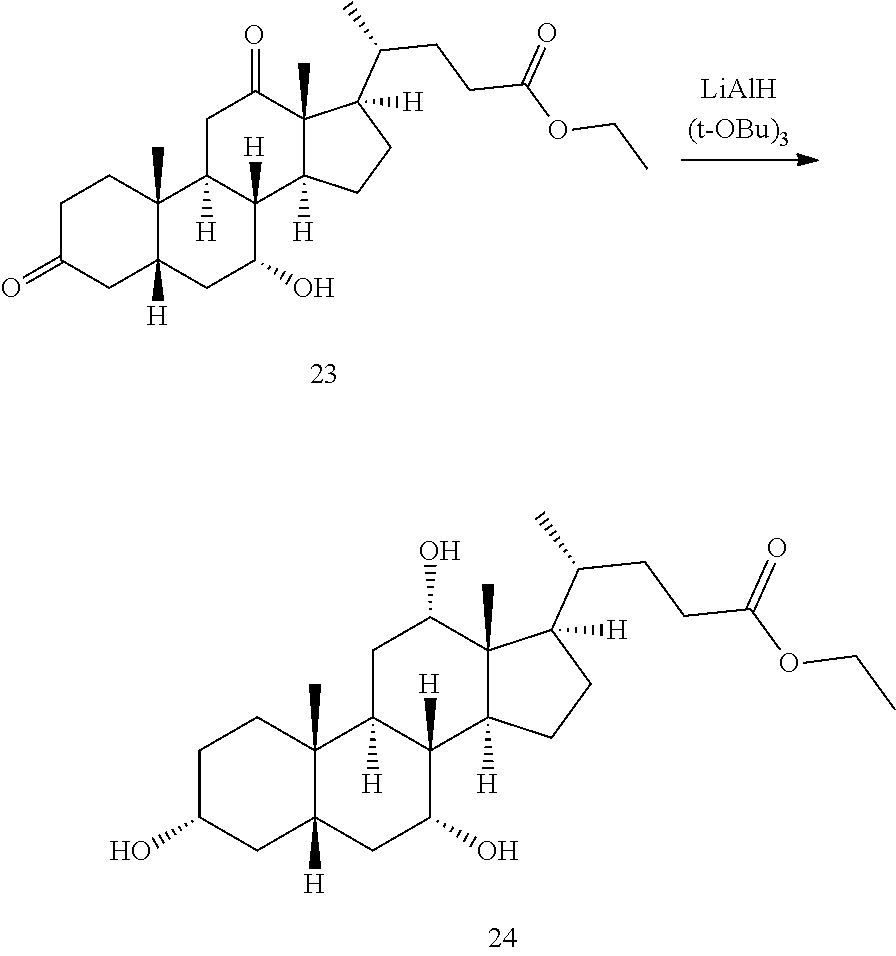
C1C(=O)CC2([H])C(C)(C1)C1([H])C([H])(C(O)C2)C2([H])C(C)(C(=O)C1)C(C(CCC(OCC)=O)C)([H])CC2.C1C(O)CC2([H])C(C)(C1)C1([H])C([H])(C(O)C2)C2([H])C(C)(C(O)C1)C(C(CCC(OCC)=O)C)([H])CC2
